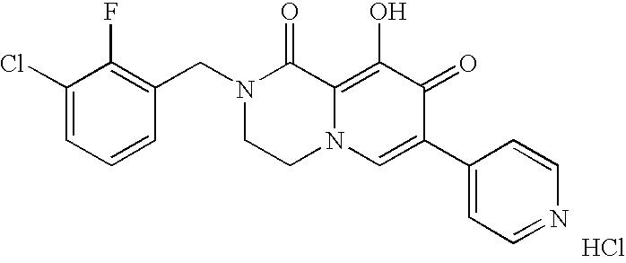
C1(Cl)=CC=CC(CN2CCN3C(=C(O)C(=O)C(C4=CC=NC=C4)=C3)C2=O)=C1F.Cl
